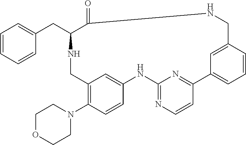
C12=C(N3CCOCC3)C=CC(=C1)NC1=NC=CC(=N1)C1=CC=CC(=C1)CNC(=O)C(CC1=CC=CC=C1)NC2
